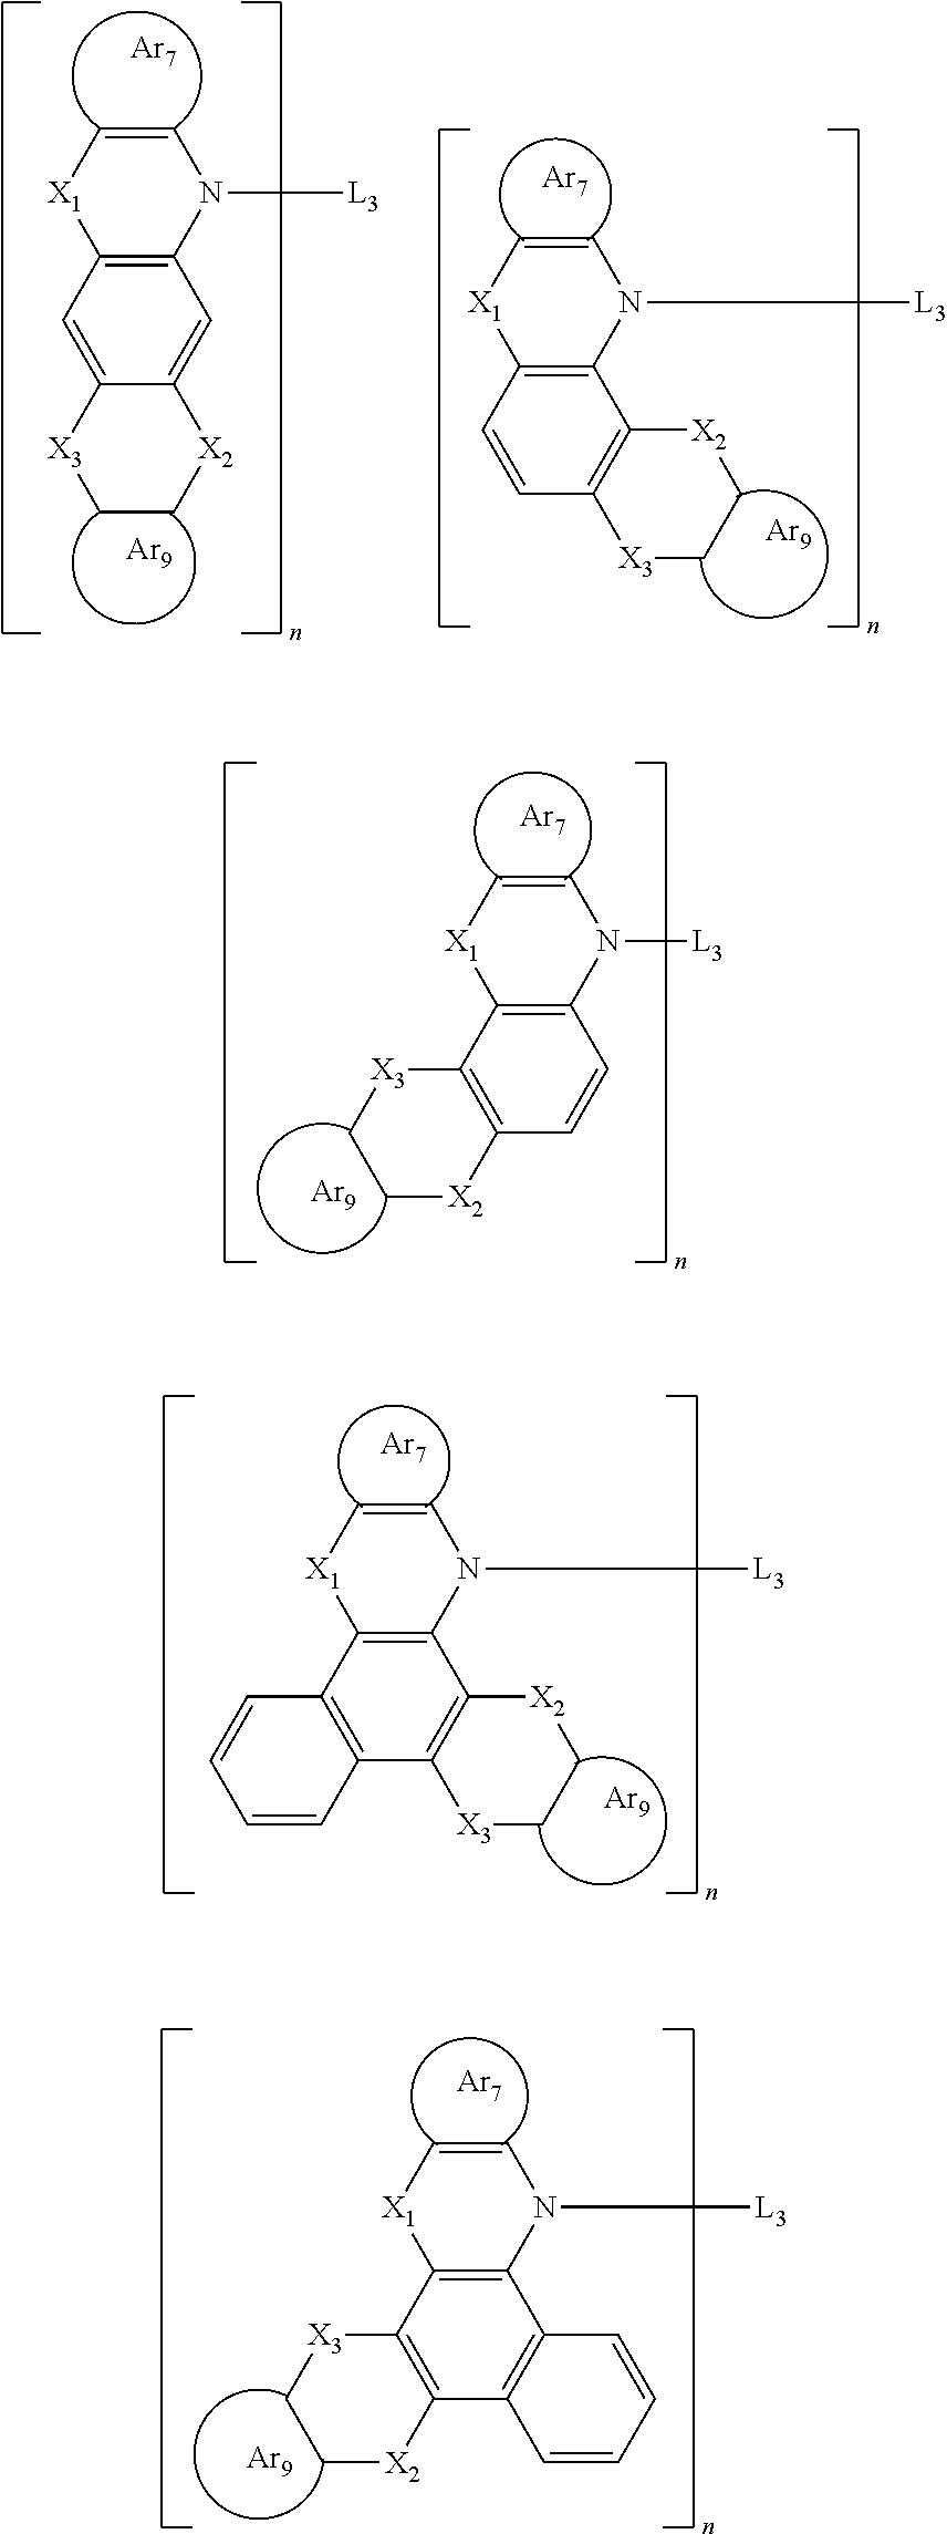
[X1]1C2=C(N([L3])C=C1)C=C1C(=C2)[X3]CC[X2]1.[Ar7].[X1]1C2=C(N([L3])C=C1)C1=C(C=C2)[X3]CC[X2]1.[Ar7].[Ar9].[Ar9].[X1]1C2=C(N([L3])C=C1)C=CC1=C2[X3]CC[X2]1.[Ar7].[Ar9].[X1]1C2=C(N([L3])C=C1)C1=C(C3=C2C=CC=C3)[X3]CC[X2]1.[Ar7].[Ar9].[X1]1C2=C(N([L3])C=C1)C1=C(C3=C2[X3]CC[X2]3)C=CC=C1.[Ar7].[Ar9]
